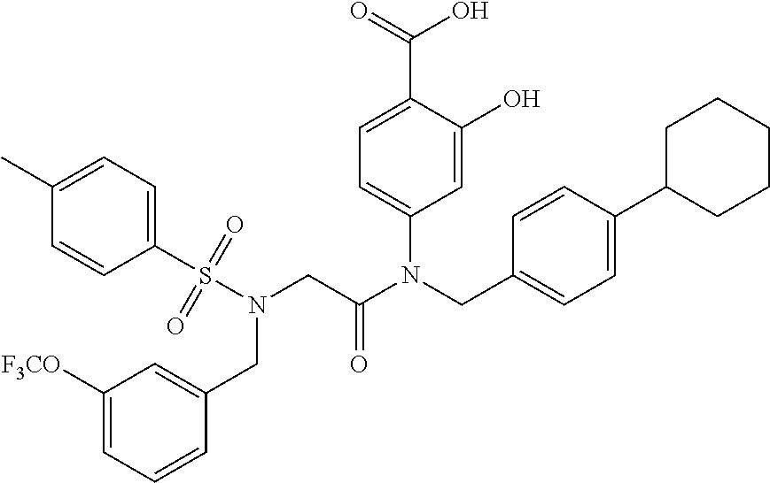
C1=C(O)C(C(=O)O)=CC=C1N(CC1=CC=C(C2CCCCC2)C=C1)C(CN(S(C1=CC=C(C)C=C1)(=O)=O)CC1=CC([F3CO])=CC=C1)=O
